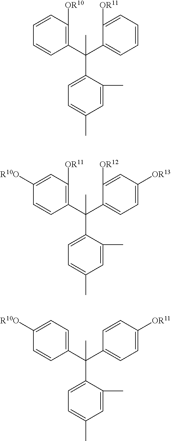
C1(C(C2=CC=C([OR13])C=C2[OR12])(C2=CC=C(C)C=C2C)C)=C([OR11])C=C([R10O])C=C1.C1(C(C2=CC=CC=C2[OR11])(C2=CC=C(C)C=C2C)C)=C([OR10])C=CC=C1.C1(C(C2=CC=C([OR11])C=C2)(C2=CC=C(C)C=C2C)C)=CC=C([R10O])C=C1
